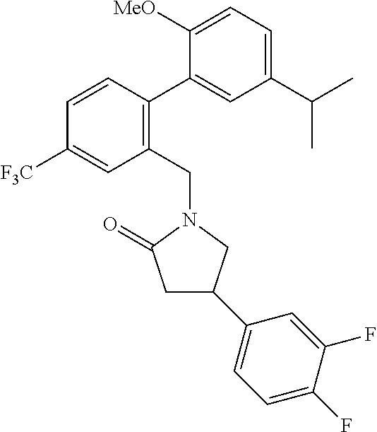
C1=CC(C2=CC(C(C)C)=CC=C2[MeO])=C(CN2CC(C3=CC=C(F)C(F)=C3)CC2=O)C=C1[F3C]
